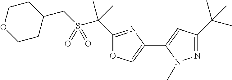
S(C(C1=NC(C2=CC(C(C)(C)C)=NN2C)=CO1)(C)C)(=O)(=O)CC1CCOCC1
